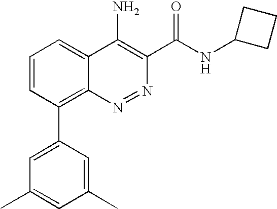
C1=C(C2=C3C(=CC=C2)C(N)=C(C(NC2CCC2)=O)N=N3)C=C(C)C=C1C
